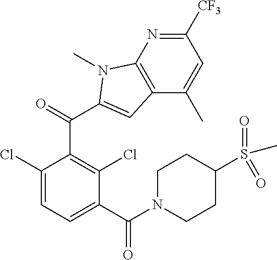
C1([CF3])=NC2=C(C(C)=C1)C=C(C(=O)C1=C(Cl)C(C(N3CCC(S(C)(=O)=O)CC3)=O)=CC=C1Cl)N2C
